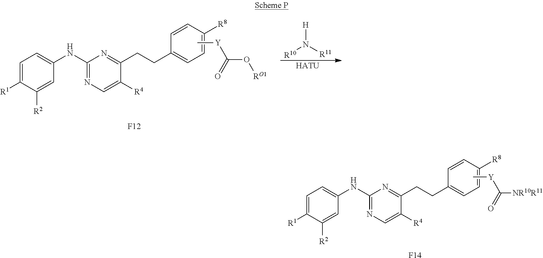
C[Y]C([NR10R11])=O.C1=C([R1])C([R2])=CC(NC2=NC=C([R4])C(CCC3=CC=C([R8])C=C3)=N2)=C1.[F14].C[Y]C(=O)O[RO1].C1=C([R1])C([R2])=CC(NC2=NC=C([R4])C(CCC3=CC=C([R8])C=C3)=N2)=C1.[F12].[H]N([R11])[R10].[HATU]
